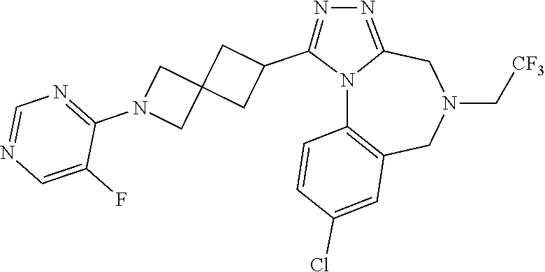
N12C3=C(CN(C[CF3])CC1=NN=C2C1CC2(C1)CN(C1=NC=NC=C1F)C2)C=C(Cl)C=C3
